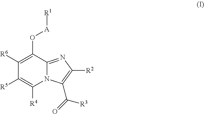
C1([R6])=C(O[A][R1])C2=NC([R2])=C(C(=O)[R3])N2C([R4])=C1[R5]
